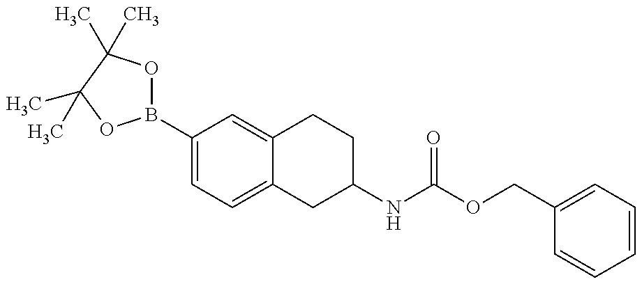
C1(B2OC(C)(C)C(C)(C)O2)=CC=C2C(=C1)CCC(NC(OCC1=CC=CC=C1)=O)C2
